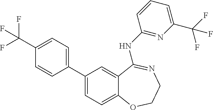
C1=CC(C2=CC=C3C(=C2)C(NC2=NC(C(F)(F)F)=CC=C2)=NCCO3)=CC=C1C(F)(F)F
